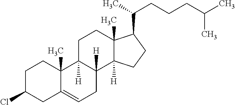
C1C(Cl)CC2=CCC3([H])C([H])(C2(C)C1)CCC1(C)C3([H])CCC1C(C)CCCC(C)C
